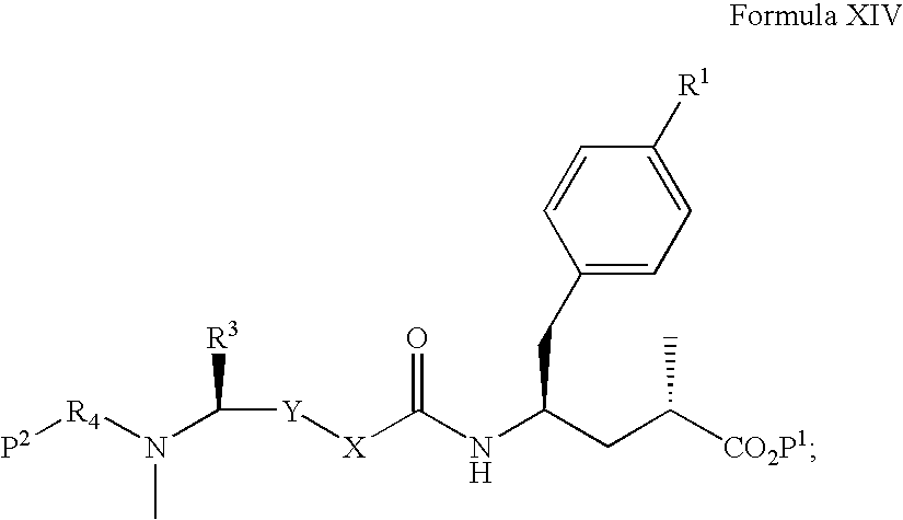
C1(CC(NC([X][Y]C([R3])N([R4][P2])C)=O)CC([CO2P1])C)=CC=C([R1])C=C1
